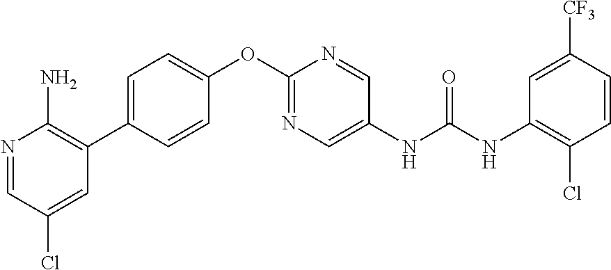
C1=C(C2=C(N)N=CC(Cl)=C2)C=CC(OC2=NC=C(NC(NC3=C(Cl)C=CC([CF3])=C3)=O)C=N2)=C1
